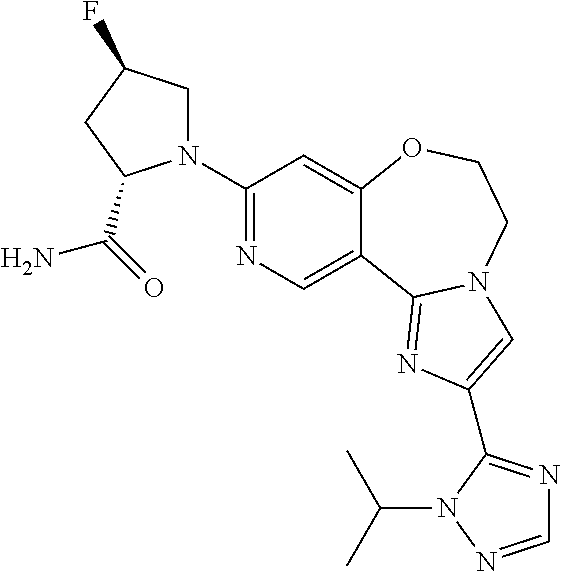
C1(N2CC(F)CC2C(=O)N)=NC=C2C(=C1)OCCN1C2=NC(C2=NC=NN2C(C)C)=C1
